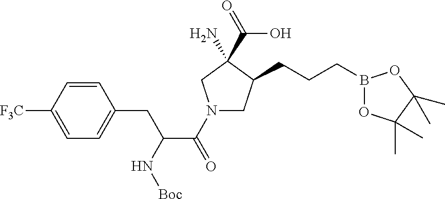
C(C(N1CC(CCCB2OC(C)(C)C(C)(C)O2)C(N)(C(=O)O)C1)=O)(N[Boc])CC1=CC=C([F3C])C=C1
